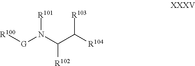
[R100][G]N(C(C([R104])[R103])[R102])[R101]
